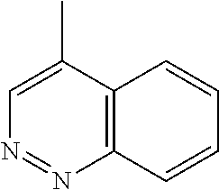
C12=C(C(C)=CN=N1)C=CC=C2
